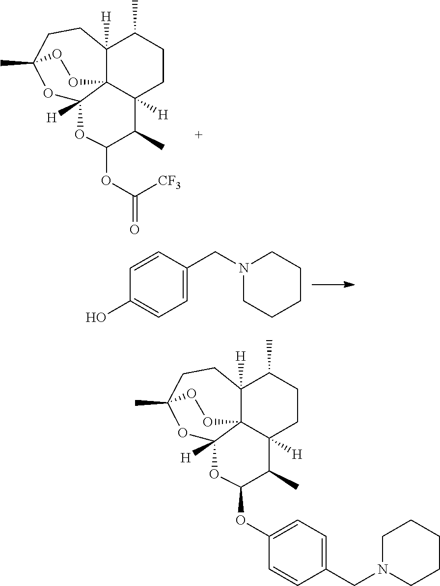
O1C2([H])C34C([H])(CCC1(C)OO3)C(C)CCC4([H])C(C)C(OC(=O)[CF3])O2.C1=CC(O)=CC=C1CN1CCCCC1.O1C2([H])C34C([H])(CCC1(C)OO3)C(C)CCC4([H])C(C)C(OC1=CC=C(CN3CCCCC3)C=C1)O2
